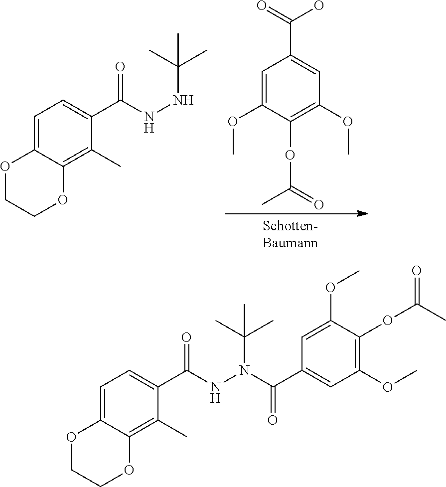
C1=C(OC)C(OC(=O)C)=C(OC)C=C1C(=O)O.O1CCOC2=C(C)C(C(NNC(C)(C)C)=O)=CC=C12.O1CCOC2=C(C)C(C(NN(C(C)(C)C)C(=O)C3=CC(OC)=C(OC(C)=O)C(OC)=C3)=O)=CC=C12
